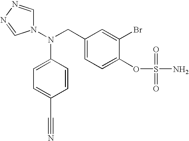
N1(N(CC2=CC=C(OS(N)(=O)=O)C(Br)=C2)C2=CC=C(C#N)C=C2)C=NN=C1
